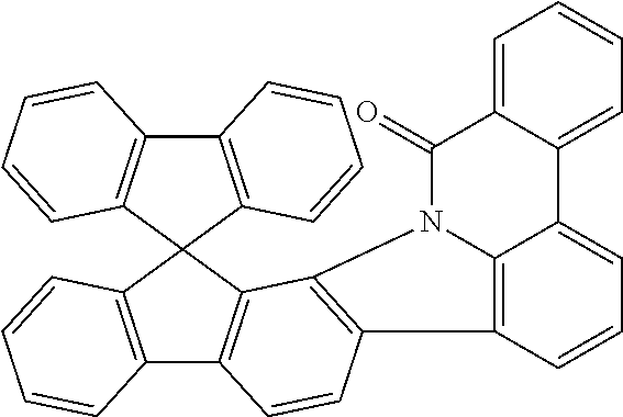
C12=C(C=CC=C1)C1(C3=C2C=CC=C3)C2=C(C3=C1C=CC=C3)C=CC1=C2N2C3=C1C=CC=C3C1=CC=CC=C1C2=O
